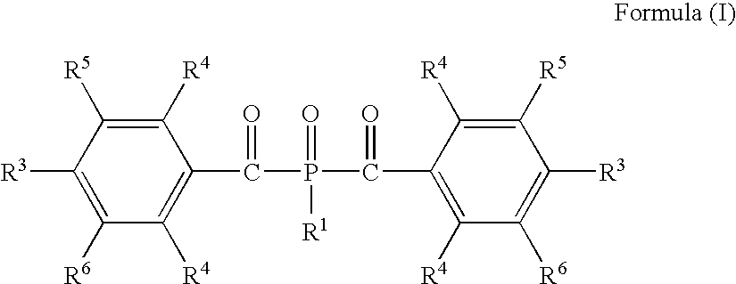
C1([R4])=C([R5])C([R3])=C([R6])C([R4])=C1C(=O)P(=O)(C(=O)C1=C([R4])C([R6])=C([R3])C([R5])=C1[R4])[R1]
